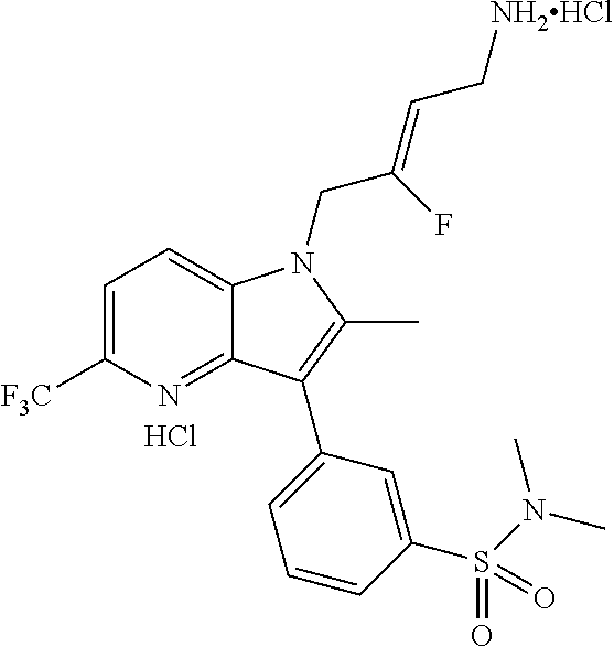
C1=C([F3C])N=C2C(=C1)N(CC(=CC[NH2HCl])F)C(C)=C2C1=CC=CC(S(N(C)C)(=O)=O)=C1.Cl
